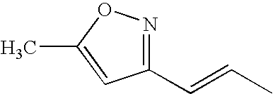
C1(C=CC)=NOC(C)=C1
